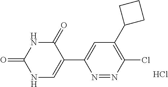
N1C(=O)C(C2=CC(C3CCC3)=C(Cl)N=N2)=CNC1=O.Cl
